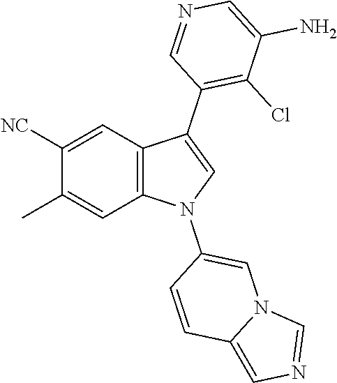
C12=C(C=C([NC])C(C)=C1)C(C1=C(Cl)C(N)=CN=C1)=CN2C1=CN2C(=CN=C2)C=C1
